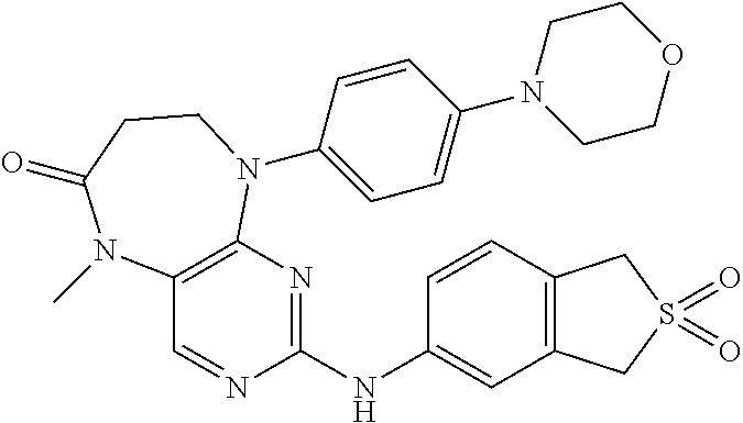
C1=CC(NC2=NC3=C(C=N2)N(C)C(=O)CCN3C2=CC=C(N3CCOCC3)C=C2)=CC2=C1CS(=O)(=O)C2
